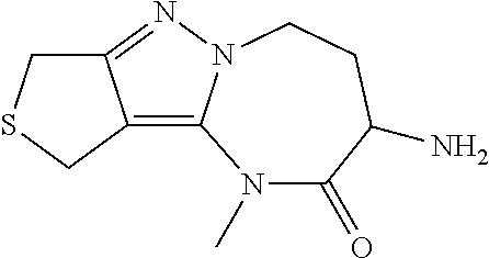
N1(C)C(=O)C(N)CCN2C1=C1C(=N2)CSC1
